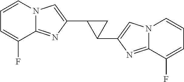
C12=NC(C3C(C4=CN5C(=N4)C(F)=CC=C5)C3)=CN1C=CC=C2F
